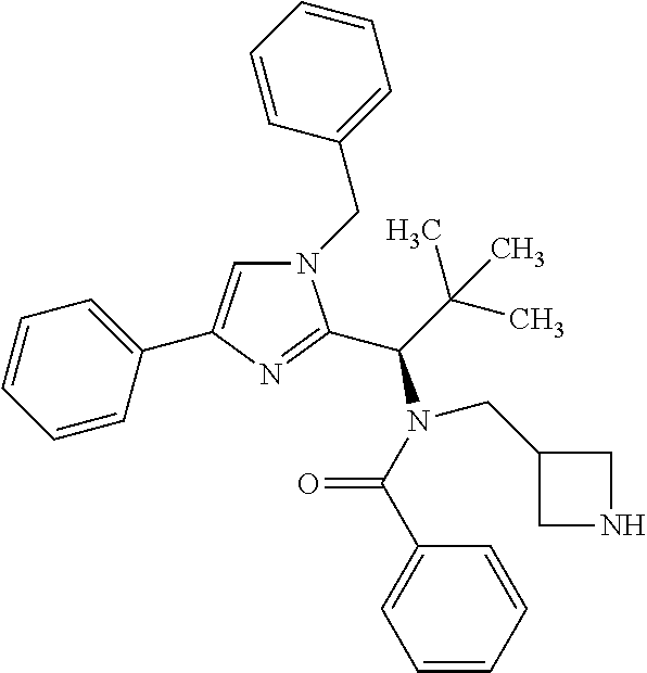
N1(CC2=CC=CC=C2)C=C(C2=CC=CC=C2)N=C1C(C(C)(C)C)N(C(C1=CC=CC=C1)=O)CC1CNC1
